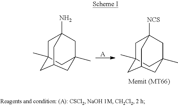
[A].C1C2(C)CC3(C)CC1(N)CC(C2)C3.C1C2(C)CC3(C)CC1([NCS])CC(C2)C3
